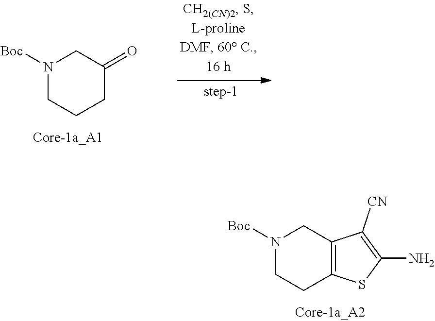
N1([Boc])CCC2=C(C1)C([CN])=C(N)S2.N1([Boc])CCCC(=O)C1
